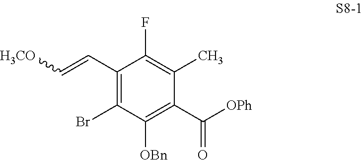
C1(C=C[H3CO])=C(Br)C([OBn])=C(C([OPh])=O)C(C)=C1F
